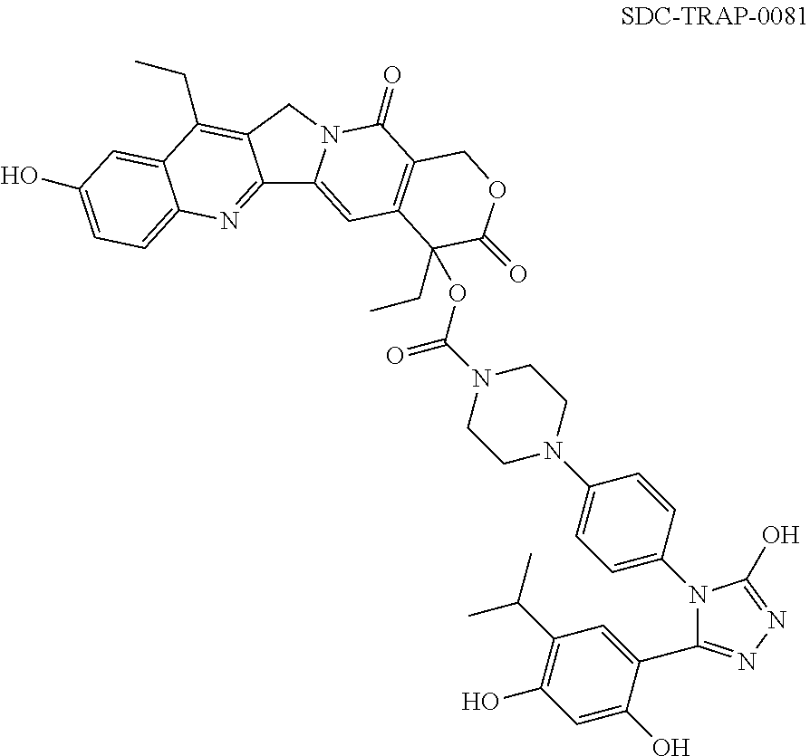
OC1=CC=C2C(=C1)C(CC)=C1C(=N2)C2=CC3=C(C(=O)N2C1)COC(=O)C3(CC)OC(N1CCN(C2=CC=C(N3C(O)=NN=C3C3=CC(C(C)C)=C(O)C=C3O)C=C2)CC1)=O
